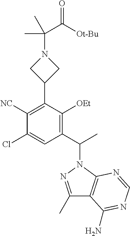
C1(Cl)=CC(C(C)N2N=C(C)C3=C2N=CN=C3N)=C([OEt])C(C2CN(C(C([Ot-Bu])=O)(C)C)C2)=C1[NC]
